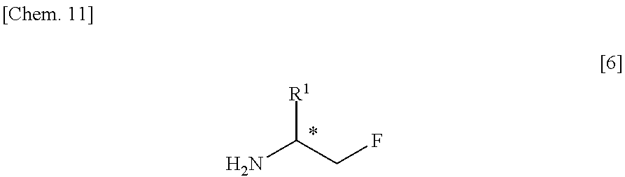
NC(CF)[R1]
